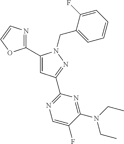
C1(C2=NC=CO2)=CC(C2=NC=C(F)C(N(CC)CC)=N2)=NN1CC1=CC=CC=C1F
